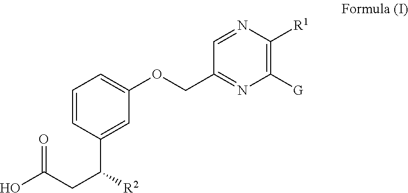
C1(OCC2=NC([G])=C([R1])N=C2)=CC=CC(C([R2])CC(O)=O)=C1
